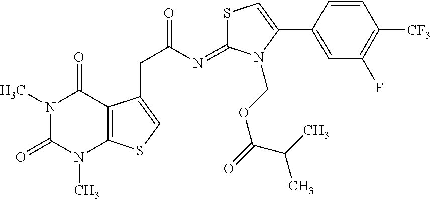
S1C(=NC(=O)CC2=CSC3=C2C(=O)N(C)C(=O)N3C)N(COC(=O)C(C)C)C(C2=CC(F)=C([CF3])C=C2)=C1
